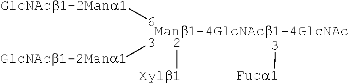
[Manb1-4GlcNAcb1-4GlcNAc].[2][Xylb1].[3][GlcNAcb1-2Mana1].[6][GlcNAcb1-2Mana1].[3][Fuca1]
